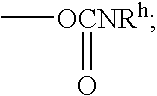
C[OCNRh]=O
